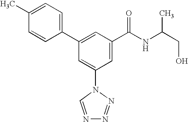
C1(C2=CC(C(NC(CO)C)=O)=CC(N3C=NN=N3)=C2)=CC=C(C)C=C1
